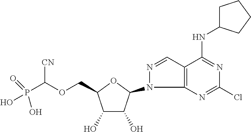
C1(O)C(O)C(N2N=CC3=C2N=C(Cl)N=C3NC2CCCC2)OC1COC(P(O)(=O)O)[CN]
